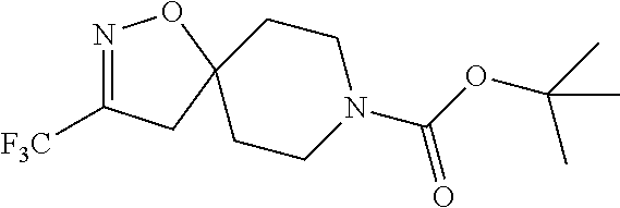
N1=C([F3C])CC2(O1)CCN(C(OC(C)(C)C)=O)CC2
